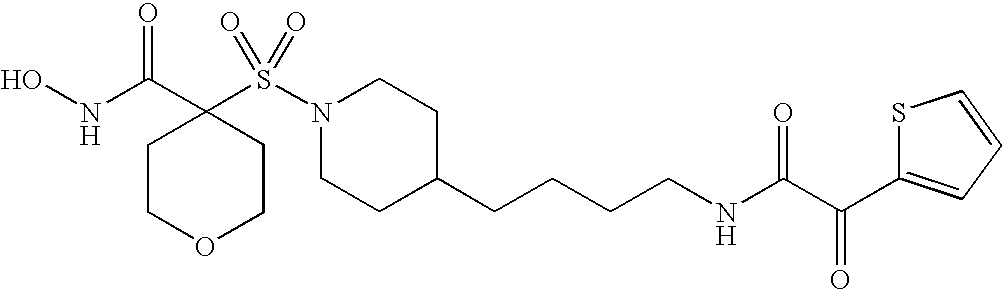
ONC(C1(S(N2CCC(CCCCNC(C(C3=CC=CS3)=O)=O)CC2)(=O)=O)CCOCC1)=O
